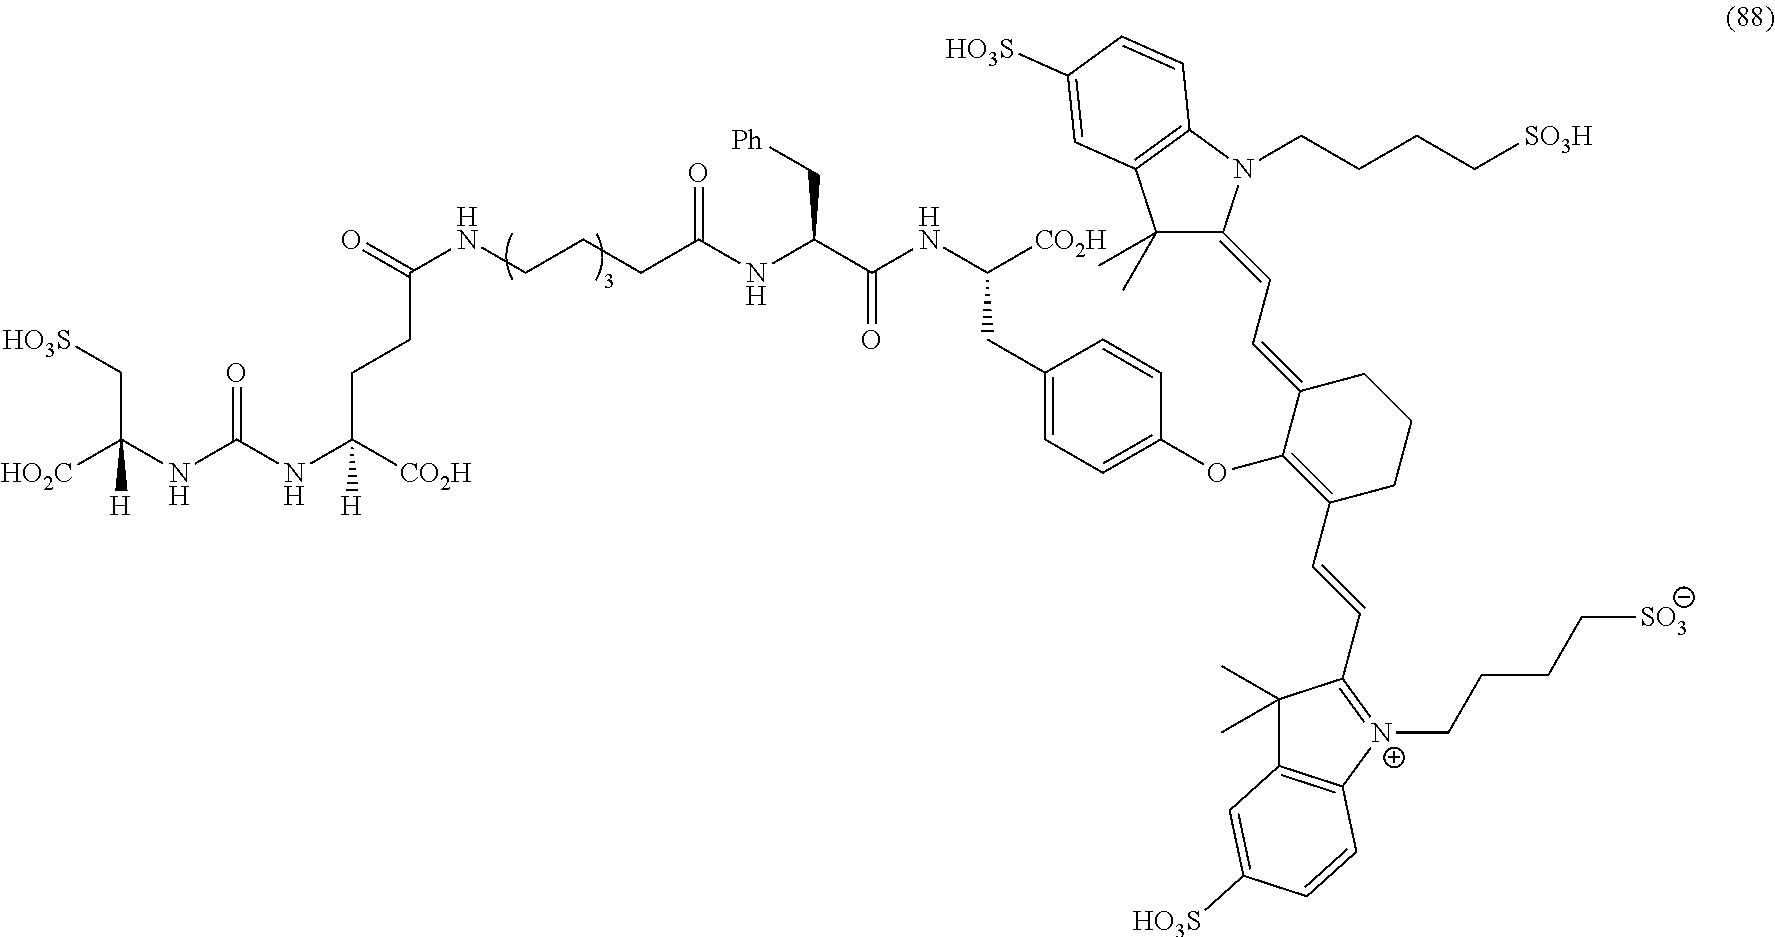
[HO3S]CC(NC(NC([CO2H])(CCC(NCCCC(NC(C(NC([CO2H])CC1=CC=C(OC2=C(C=CC3=[N+](CCCC[SO3])C4=C(C3(C)C)C=C([HO3S])C=C4)CCCC2=CC=C2C(C)(C)C3=C(N2CCCC[SO3H])C=CC([HO3S])=C3)C=C1)=O)C[Ph])=O)=O)[H])=O)([HO2C])[H]
